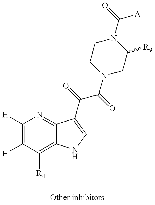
C1([H])=C([H])C([R4])=C2C(=N1)C(C(C(N1CC([R9])N(C([A])=O)CC1)=O)=O)=CN2
